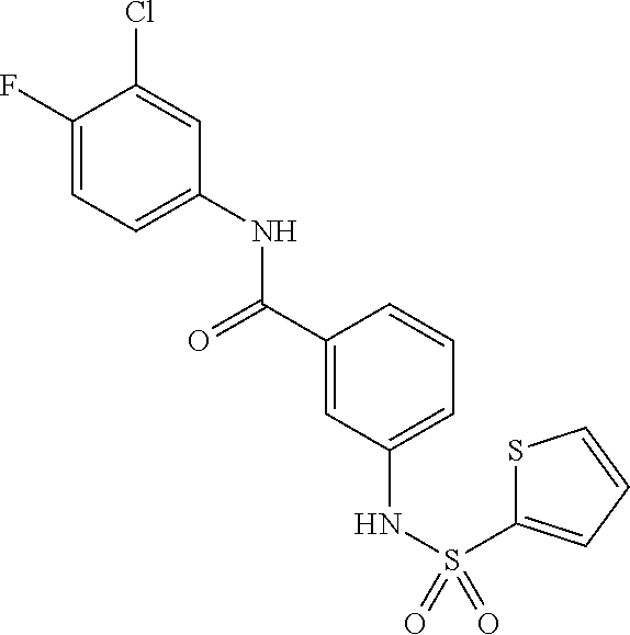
C1(F)=CC=C(NC(C2=CC(NS(=O)(=O)C3=CC=CS3)=CC=C2)=O)C=C1Cl
